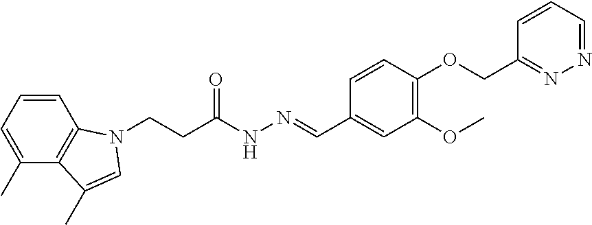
C1=CC=C(C)C2=C1N(CCC(NN=CC1=CC(OC)=C(OCC3=NN=CC=C3)C=C1)=O)C=C2C
